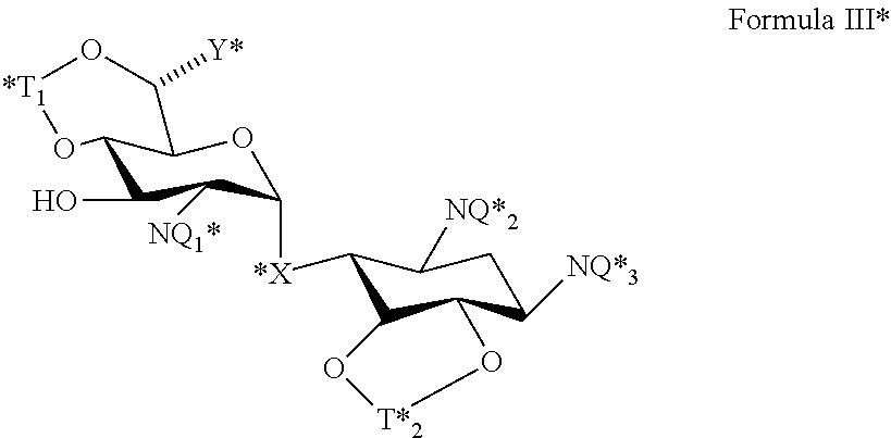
C12C(O)C([NQ1*])C([*X]C3C4C(C([NQ*3])CC3[NQ*2])O[T*2]O4)OC1C([Y*])O[*T1]O2
